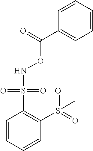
C1=CC=CC(S(=O)(=O)C)=C1S(=O)(=O)NOC(C1=CC=CC=C1)=O
